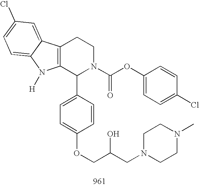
C12=C(C(C3=CC=C(OCC(CN4CCN(C)CC4)O)C=C3)N(C(OC3=CC=C(Cl)C=C3)=O)CC1)N([H])C1=CC=C(Cl)C=C21
